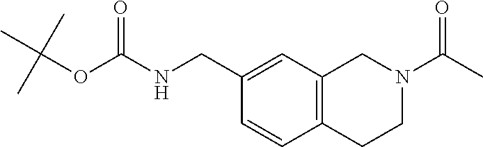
C1=CC(CNC(OC(C)(C)C)=O)=CC2=C1CCN(C(C)=O)C2
